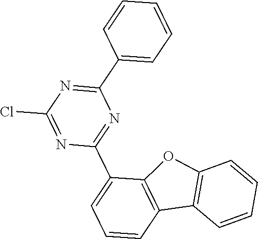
N1=C(Cl)N=C(C2=CC=CC=C2)N=C1C1=CC=CC2=C1OC1=C2C=CC=C1
